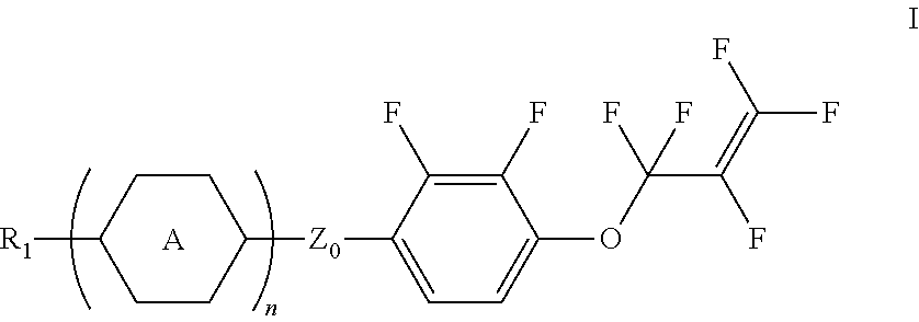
C1C([R1])CCC([Z0]C2=CC=C(OC(C(=C(F)F)F)(F)F)C(F)=C2F)C1.[A]
